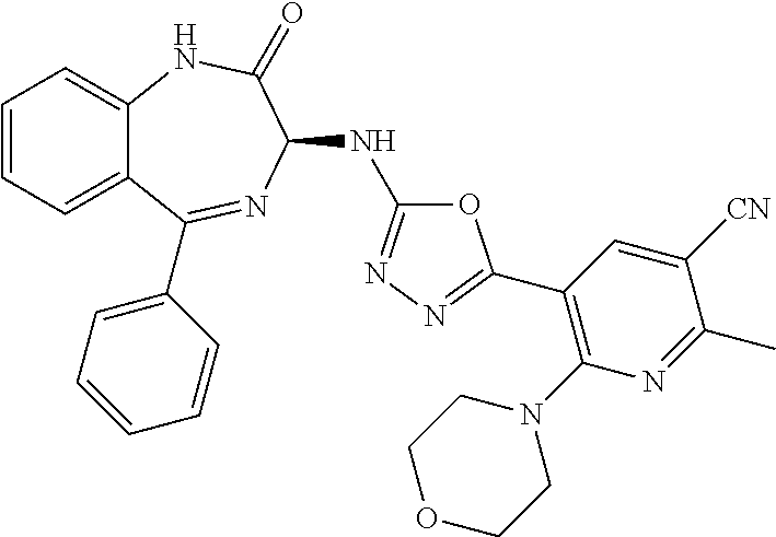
C1=CC=C2C(=C1)NC(=O)C(NC1=NN=C(C3=C(N4CCOCC4)N=C(C)C([CN])=C3)O1)N=C2C1=CC=CC=C1
